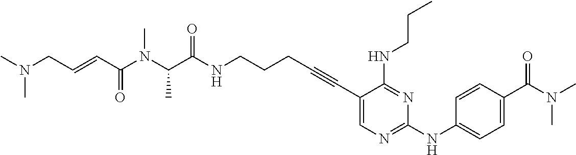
C1(C#CCCCNC(=O)C(N(C(C=CCN(C)C)=O)C)C)=CN=C(NC2=CC=C(C(N(C)C)=O)C=C2)N=C1NCCC
